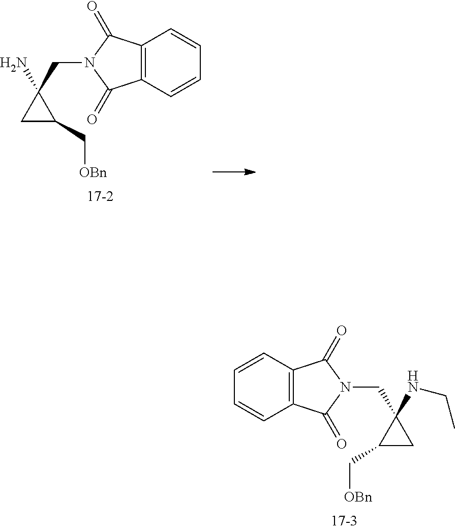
C1C(C[OBn])C1(CN1C(=O)C2=C(C1=O)C=CC=C2)N.C1=CC2=C(C=C1)C(=O)N(CC1(NCC)C(C[OBn])C1)C2=O
